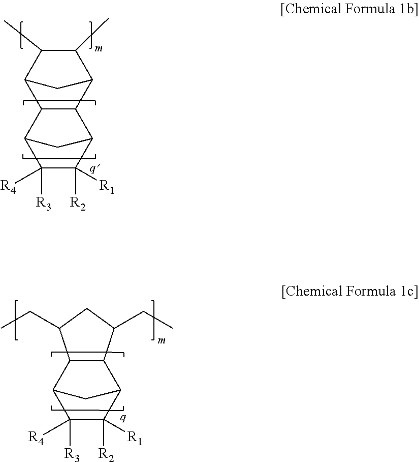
C12C(C3C(C)C(C)C1C3)C1C([R2])([R1])C([R3])([R4])C2C1.C12C(C3C([R2])([R1])C([R3])([R4])C1C3)C(CC)CC2CC
